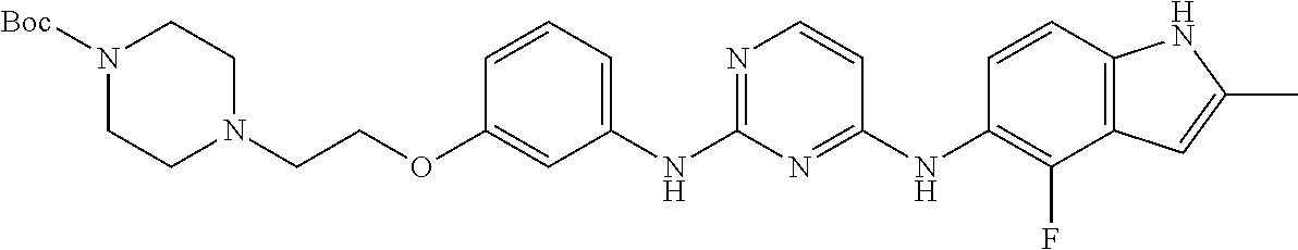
O(C1=CC(NC2=NC=CC(NC3=C(F)C4=C(C=C3)NC(C)=C4)=N2)=CC=C1)CCN1CCN([Boc])CC1
